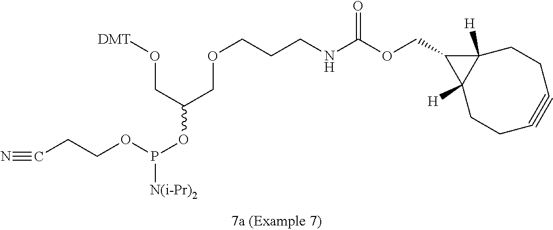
N(C(OCC1C2([H])C1([H])CCC#CCC2)=O)CCCOCC(OP([N(i-Pr)2])OCCC#N)CO[DMT]
